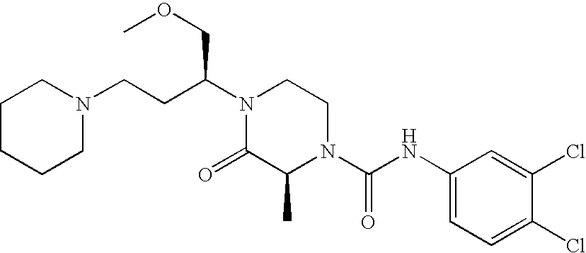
N(C(N1CCN(C(CCN2CCCCC2)COC)C(=O)C1C)=O)C1=CC=C(Cl)C(Cl)=C1
